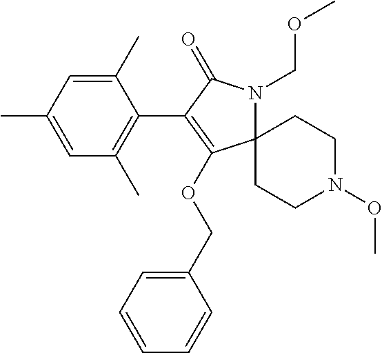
C12(CCN(OC)CC1)N(COC)C(=O)C(C1=C(C)C=C(C)C=C1C)=C2OCC1=CC=CC=C1
